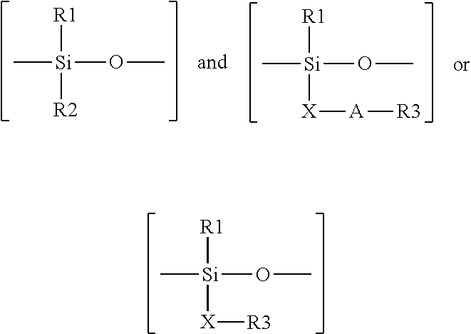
C[Si](OC)([R1])[X][R3].C[Si](OC)([R1])[R2].C[Si](OC)([R1])[X][A][R3]
